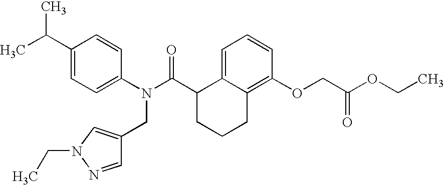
C1(C(C)C)=CC=C(N(C(C2CCCC3=C(OCC(OCC)=O)C=CC=C23)=O)CC2=CN(CC)N=C2)C=C1
